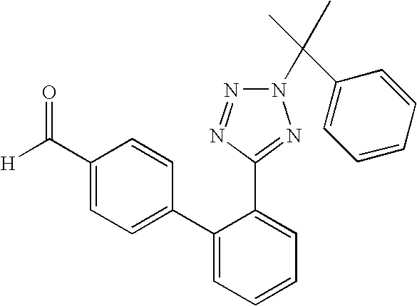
C1(C([H])=O)=CC=C(C2=CC=CC=C2C2=NN(C(C)(C)C3=CC=CC=C3)N=N2)C=C1
